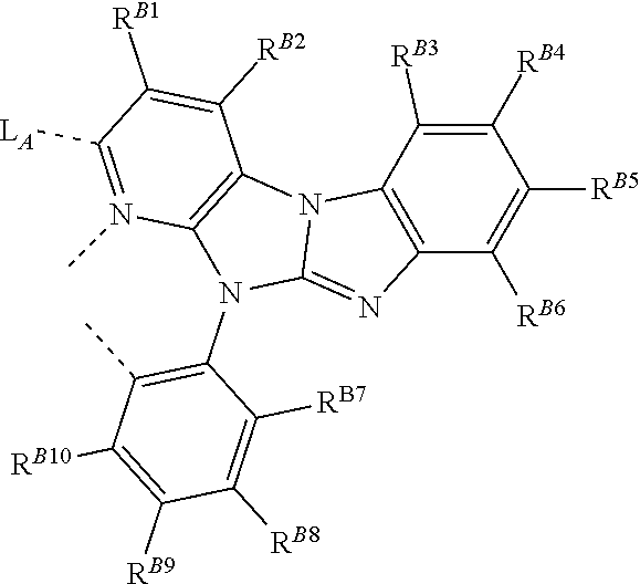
CC1=C(N2C3=NC4=C(N3C3=C2N(C)=C([LA])C([RB1])=C3[RB2])C([RB3])=C([RB4])C([RB5])=C4[RB6])C([RB7])=C([RB8])C([RB9])=C1[RB10]
